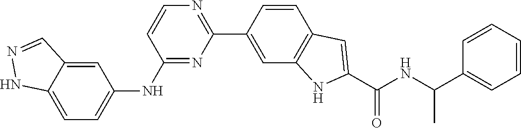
C1(NC2=CC=C3C(=C2)C=NN3)=NC(C2=CC3=C(C=C2)C=C(C(NC(C2=CC=CC=C2)C)=O)N3)=NC=C1
